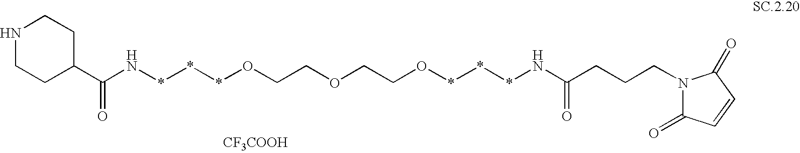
N(***OCCOCCO***NC(CCCN1C(=O)C=CC1=O)=O)C(C1CCNCC1)=O.[CF3COOH]
